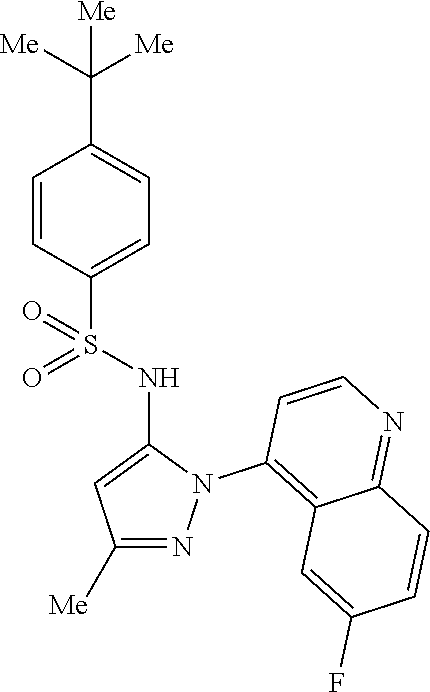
C1(C([Me])([Me])[Me])=CC=C(S(=O)(=O)NC2=CC([Me])=NN2C2=C3C(=NC=C2)C=CC(F)=C3)C=C1
